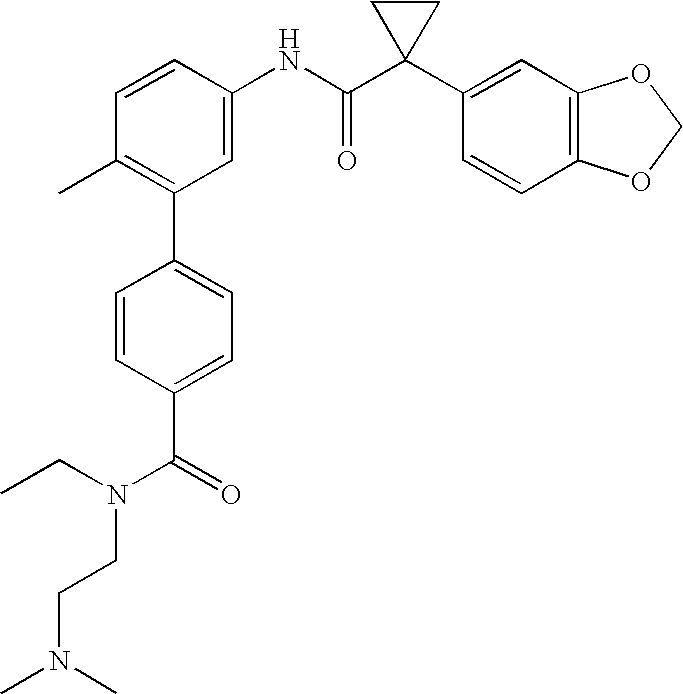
C1(NC(C2(C3=CC4=C(C=C3)OCO4)CC2)=O)=CC(C2=CC=C(C(N(CCN(C)C)CC)=O)C=C2)=C(C)C=C1
